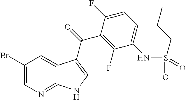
C1(Br)=CN=C2C(=C1)C(C(=O)C1=C(F)C(NS(CCC)(=O)=O)=CC=C1F)=CN2
